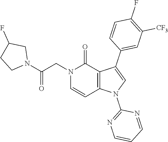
C1(F)=C([CF3])C=C(C2=CN(C3=NC=CC=N3)C3=C2C(=O)N(CC(N2CC(F)CC2)=O)C=C3)C=C1
